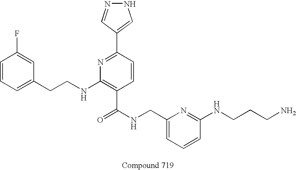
C1=CC=C(CCNC2=C(C(NCC3=CC=CC(NCCCN)=N3)=O)C=CC(C3=CNN=C3)=N2)C=C1F
